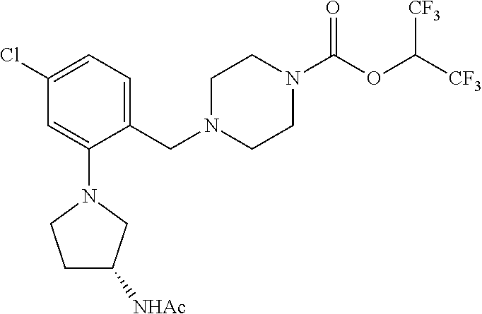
C1=C(Cl)C=C(N2CCC([NHAc])C2)C(CN2CCN(C(OC([CF3])[CF3])=O)CC2)=C1
